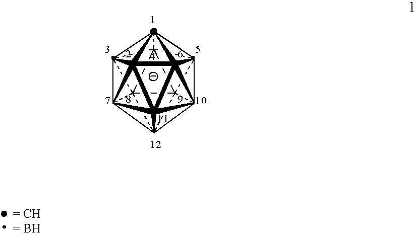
C1234C567C89%10C15%11C215C2%12%13C31%14C461C783C92(C%12%1413)C%10%115%13
